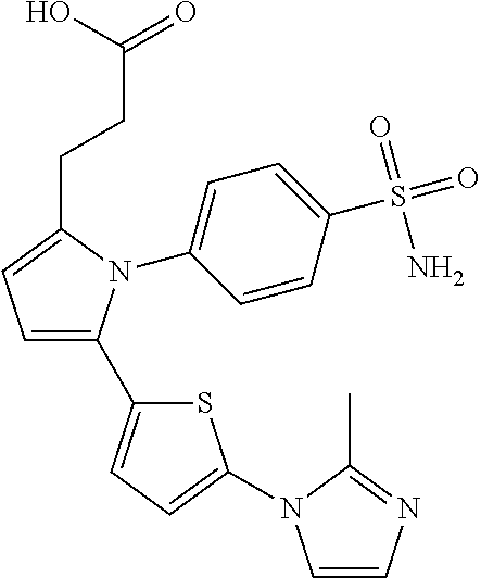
C1=CN=C(C)N1C1=CC=C(C2=CC=C(CCC(=O)O)N2C2=CC=C(S(=O)(=O)N)C=C2)S1
